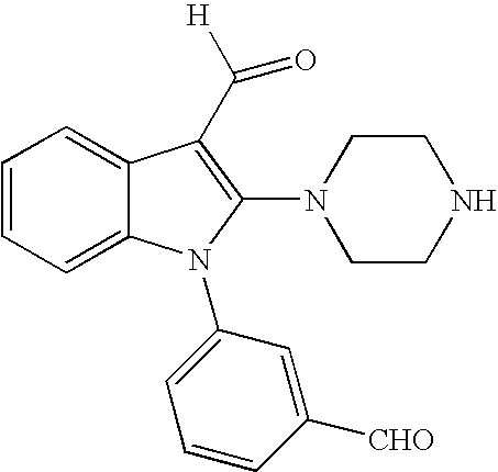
C1=CC=C2C(=C1)C(C([H])=O)=C(N1CCNCC1)N2C1=CC=CC([CHO])=C1
